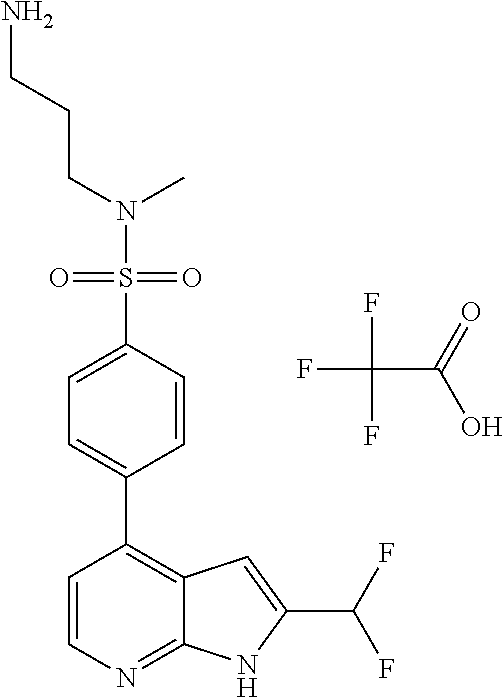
FC(C(=O)O)(F)F.C(N(S(=O)(=O)C1=CC=C(C2=C3C(=NC=C2)NC(C(F)F)=C3)C=C1)C)CCN
